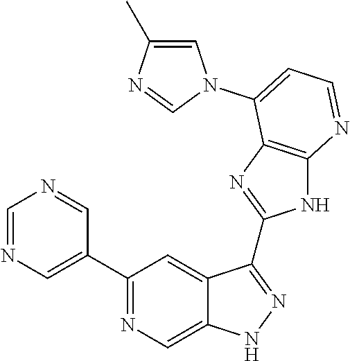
C1=NC=C(C2=NC=C3C(=C2)C(C2=NC4=C(N2)N=CC=C4N2C=C(C)N=C2)=NN3)C=N1
